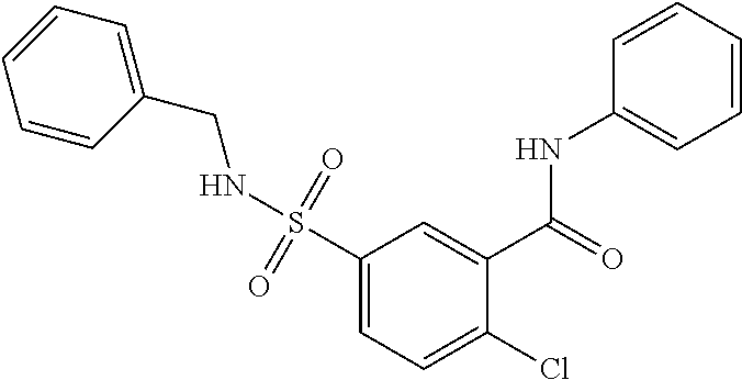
C1(S(=O)(=O)NCC2=CC=CC=C2)=CC=C(Cl)C(C(=O)NC2=CC=CC=C2)=C1
